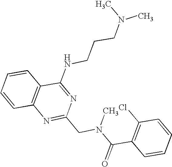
C1=CC2=C(C=C1)C(NCCCN(C)C)=NC(CN(C(C1=C(Cl)C=CC=C1)=O)C)=N2
